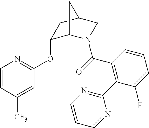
C1=CC([CF3])=CC(OC2C3N(C(=O)C4=C(C5=NC=CC=N5)C(F)=CC=C4)CC(C2)C3)=N1
